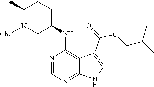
N1=CN=C2C(=C1NC1CCC(C)N([Cbz])C1)C(C(=O)OCC(C)C)=CN2
